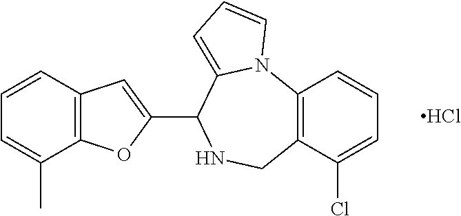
C12=C(C=CC=C1C)C=C(C1NCC3=C(N4C1=CC=C4)C=CC=C3Cl)O2.Cl
